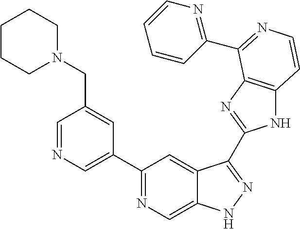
C1=NC=C(C2=NC=C3C(=C2)C(C2=NC4=C(N2)C=CN=C4C2=NC=CC=C2)=NN3)C=C1CN1CCCCC1
